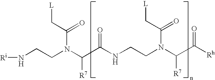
N(CCN(C(C(NCCN(C(C([Rh])=O)[R7])C(C[L])=O)=O)[R7])C(C[L])=O)[Ri]
